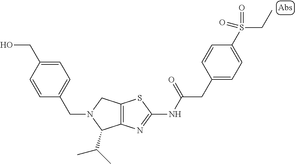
C12=C(N=C(NC(CC3=CC=C(S(CC)(=O)=O)C=C3)=O)S1)C(C(C)C)N(CC1=CC=C(CO)C=C1)C2
